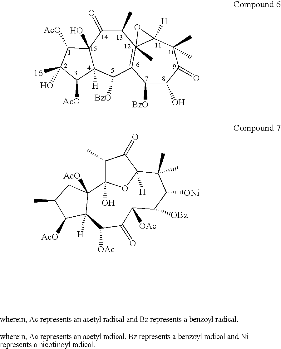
C12(O)C([H])(C([BzO])C3=C4(C)(C(C)C1=O)C([H])(C(C)(C)C(=O)C(O)C3[BzO])O4)C([AcO])C(O)([16])C2[AcO].C1(C)C2(O)OC([H])(C1=O)C(C)(C)C([ONi])C([OBz])C([OAc])C(=O)C([OAc])C1([H])C2([AcO])CC(C)C1[AcO]
